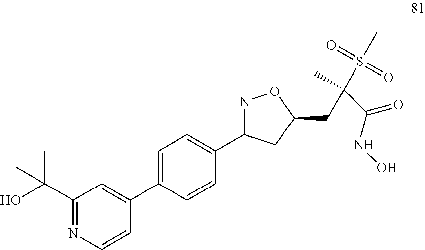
C1=CN=C(C(O)(C)C)C=C1C1=CC=C(C2=NOC(CC(C(NO)=O)(C)S(=O)(=O)C)C2)C=C1
